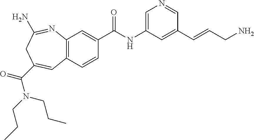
C1=C(NC(C2=CC3=C(C=C2)C=C(C(N(CCC)CCC)=O)CC(N)=N3)=O)C=C(C=CCN)C=N1
